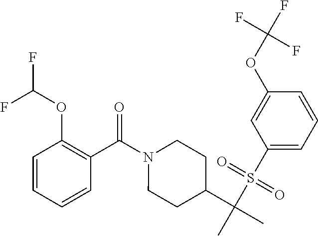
C1=CC=CC(C(N2CCC(C(C)(S(C3=CC=CC(OC(F)(F)F)=C3)(=O)=O)C)CC2)=O)=C1OC(F)F
